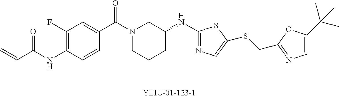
C=CC(NC1=C(F)C=C(C(=O)N2CCCC(NC3=NC=C(SCC4=NC=C(C(C)(C)C)O4)S3)C2)C=C1)=O
